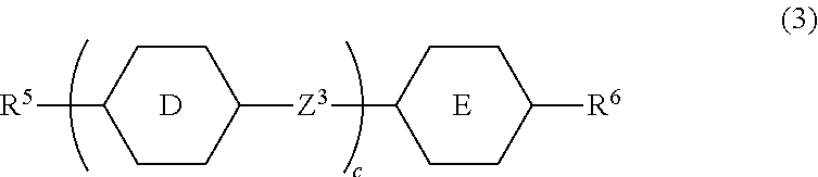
C1([Z3]C2CCC([R6])CC2)CCC([R5])CC1.[D].[E]
